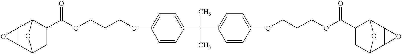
C12C(C3CC(C(OCCCOC4=CC=C(C(C)(C)C5=CC=C(OCCCOC(C6CC7C8C(C6O7)O8)=O)C=C5)C=C4)=O)C1O3)O2
